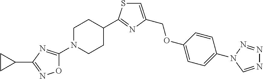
C1=CC(OCC2=CSC(C3CCN(C4=NC(C5CC5)=NO4)CC3)=N2)=CC=C1N1N=NN=C1
